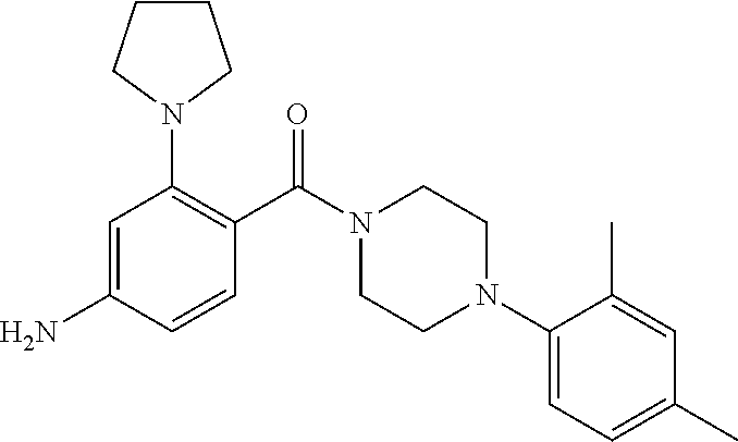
C1=C(N)C=CC(C(N2CCN(C3=CC=C(C)C=C3C)CC2)=O)=C1N1CCCC1
